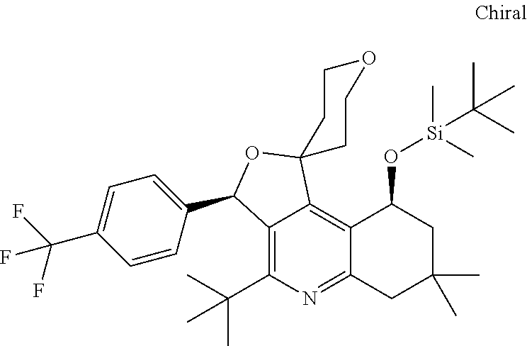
C12=C(C(C)(C)C)N=C3C(=C1C1(OC2C2=CC=C(C(F)(F)F)C=C2)CCOCC1)C(O[Si](C(C)(C)C)(C)C)CC(C)(C)C3
